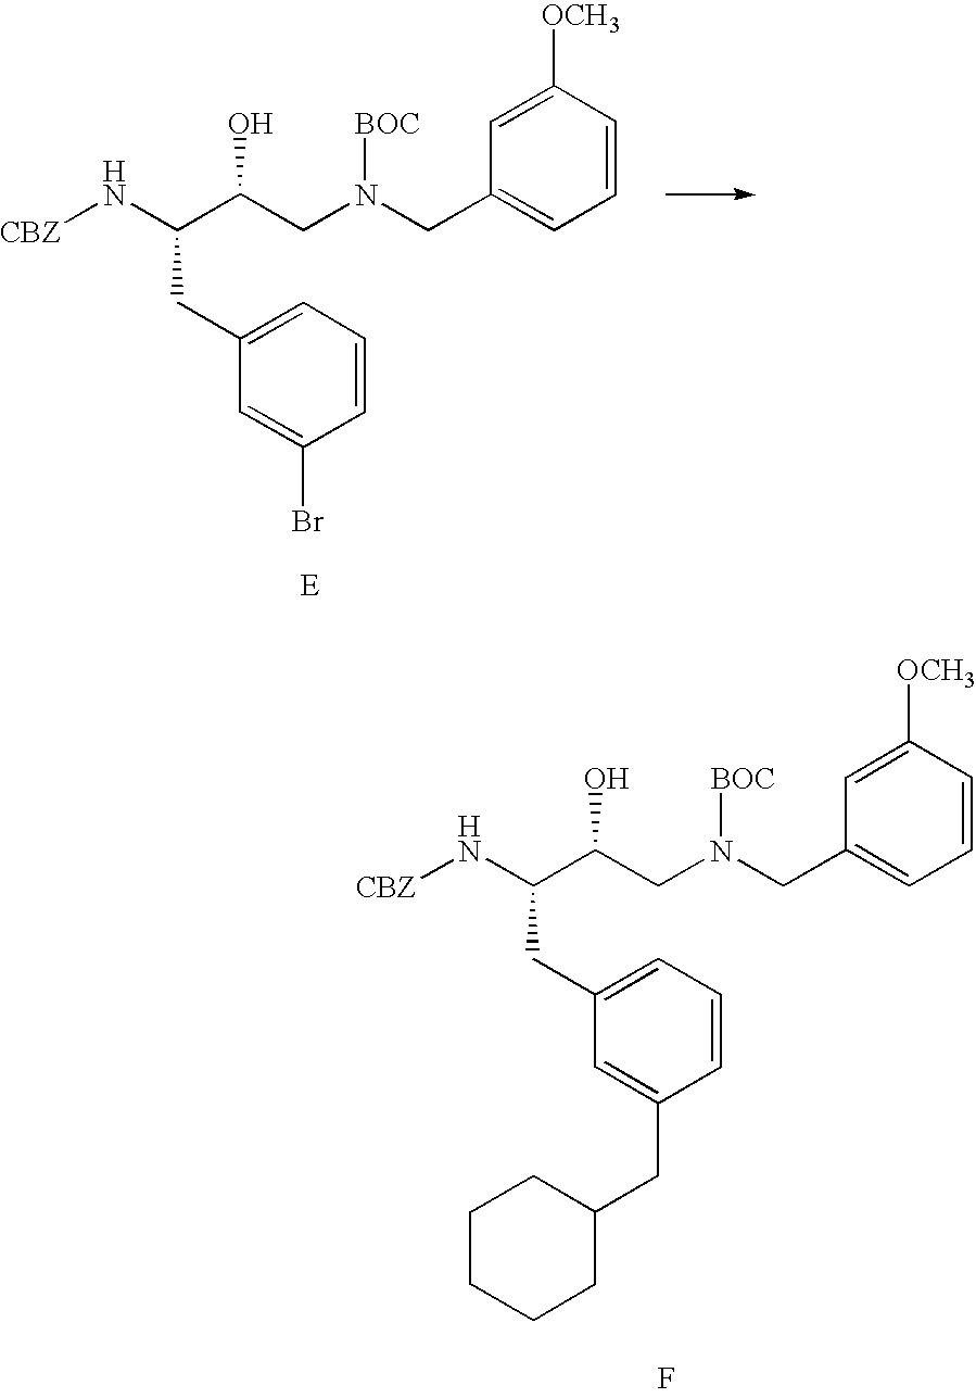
[CBZ]NC(C(CN(CC1=CC=CC([OCH3])=C1)[BOC])O)CC1=CC=CC(CC2CCCCC2)=C1.F.[CBZ]NC(C(CN(CC1=CC=CC([OCH3])=C1)[BOC])O)CC1=CC=CC(Br)=C1.[E]
